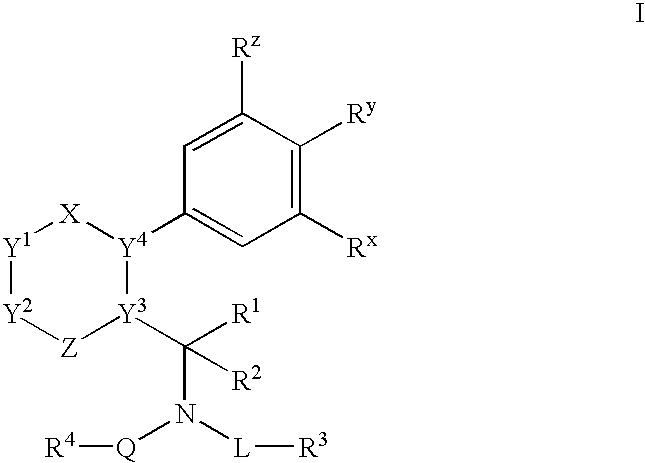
C1([Rx])=C([Ry])C([Rz])=CC([Y4]2[X][Y1][Y2][Z][Y3]2C([R1])(N([L][R3])[Q][R4])[R2])=C1
